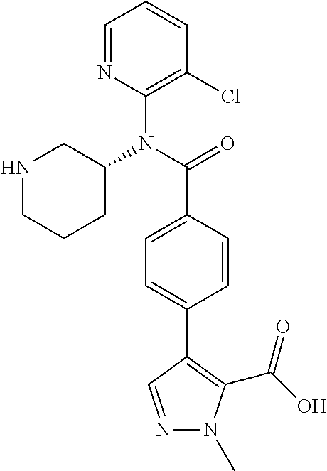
C1=NC(N(C(=O)C2=CC=C(C3=C(C(O)=O)N(C)N=C3)C=C2)C2CNCCC2)=C(Cl)C=C1
